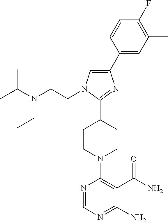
N1=CN=C(N)C(C(N)=O)=C1N1CCC(C2=NC(C3=CC(C)=C(F)C=C3)=CN2CCN(CC)C(C)C)CC1
